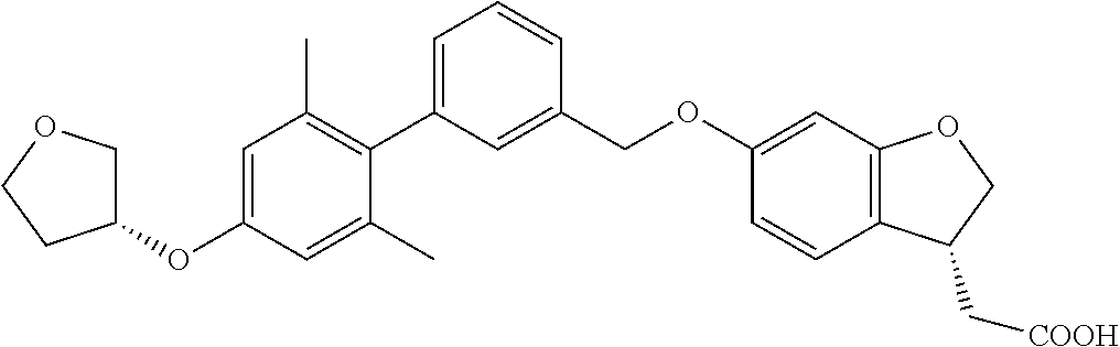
C1(C)=CC(OC2COCC2)=CC(C)=C1C1=CC=CC(COC2=CC3=C(C=C2)C(C[COOH])CO3)=C1
